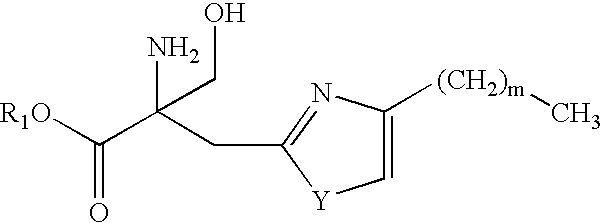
[R1O]C(C(CC1=NC([(CH2)m]C)=C[Y]1)(N)CO)=O
